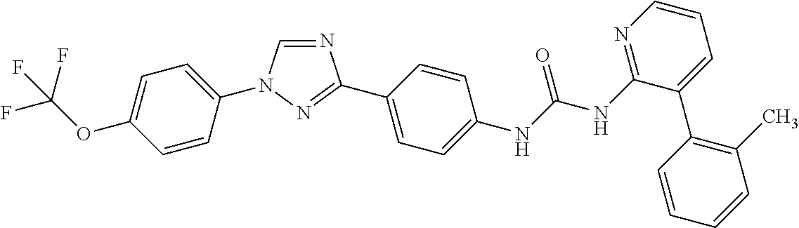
C1=C(OC(F)(F)F)C=CC(N2C=NC(C3=CC=C(NC(NC4=NC=CC=C4C4=C(C)C=CC=C4)=O)C=C3)=N2)=C1
